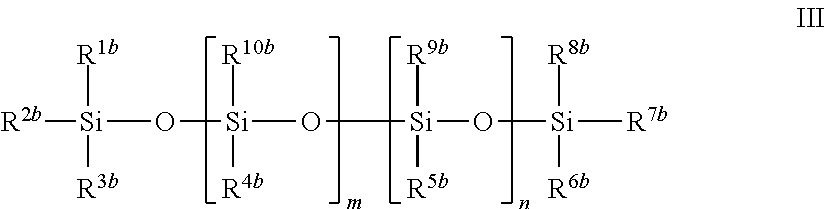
[R2b][Si]([R1b])([R3b])O[Si]([R10b])([R4b])O[Si]([R9b])([R5b])O[Si]([R8b])([R6b])[R7b]
